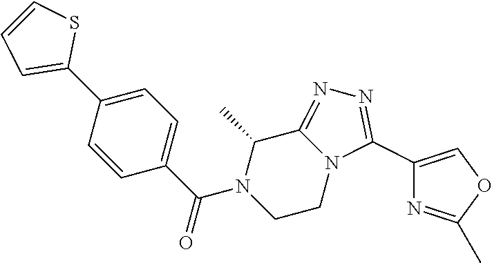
C1=C(C2=CC=CS2)C=CC(C(N2CCN3C(=NN=C3C3=COC(C)=N3)C2C)=O)=C1
